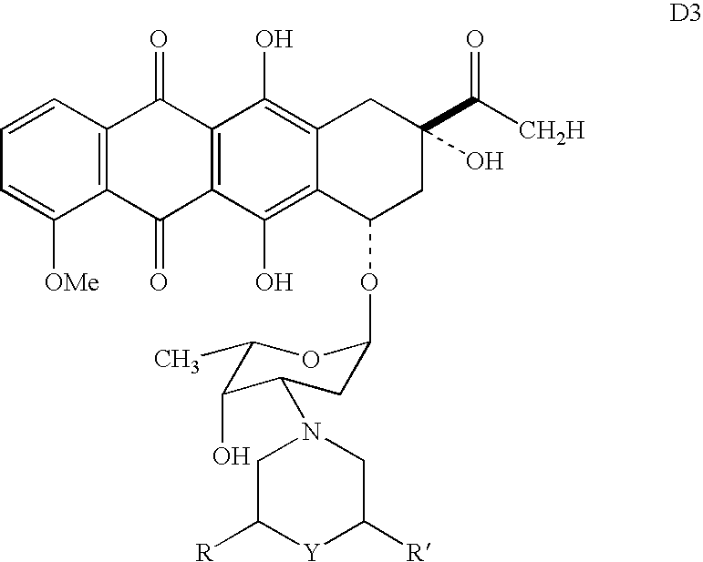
C1=C([OMe])C2=C(C=C1)C(=O)C1=C(C2=O)C(O)=C2C(=C1O)CC(C([CH2H])=O)(O)CC2OC1CC(N2CC([R])[Y]C([R])C2)C(O)C(C)O1
